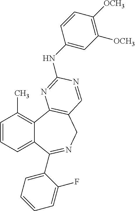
C1=CC=C2C(=C1C)C1=C(CN=C2C2=CC=CC=C2F)C=NC(NC2=CC([OCH3])=C([OCH3])C=C2)=N1
